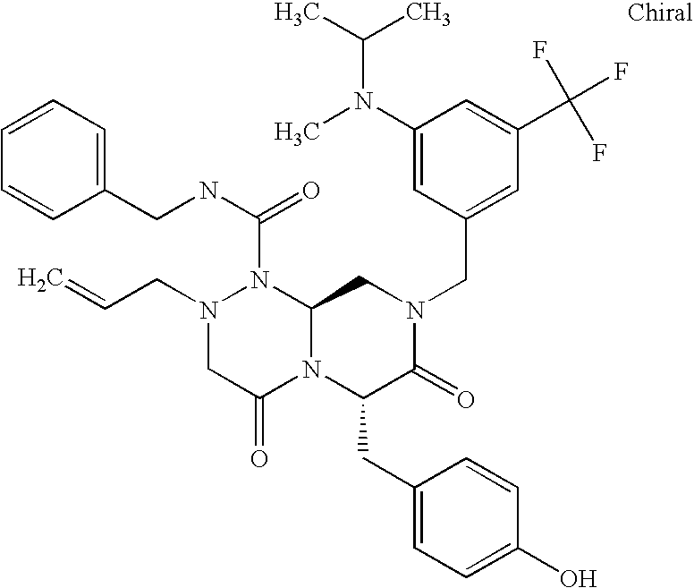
N(C(N1N(CC=C)CC(=O)N2C1CN(CC1=CC(C(F)(F)F)=CC(N(C)C(C)C)=C1)C(=O)C2CC1=CC=C(O)C=C1)=O)CC1=CC=CC=C1
